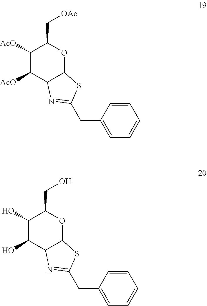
C1([AcO])C([AcO])C2C(OC1C[OAc])SC(CC1=CC=CC=C1)=N2.C1(O)C(O)C2C(OC1CO)SC(CC1=CC=CC=C1)=N2
